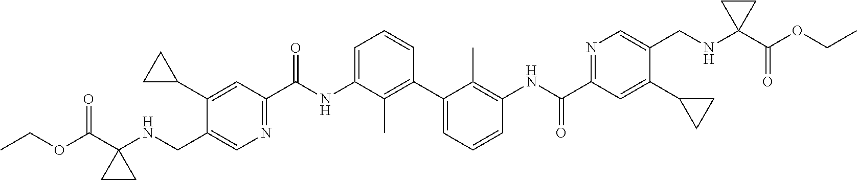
C1(C2CC2)=CC(C(NC2=CC=CC(C3=CC=CC(NC(C4=NC=C(CNC5(C(OCC)=O)CC5)C(C5CC5)=C4)=O)=C3C)=C2C)=O)=NC=C1CNC1(C(OCC)=O)CC1
